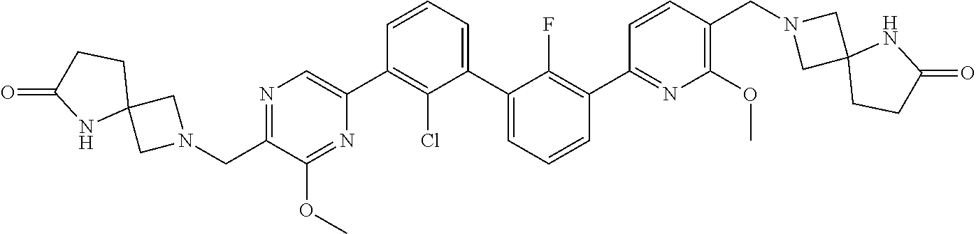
C1(C2=CN=C(CN3CC4(C3)CCC(=O)N4)C(OC)=N2)=C(Cl)C(C2=CC=CC(C3=NC(OC)=C(CN4CC5(C4)CCC(=O)N5)C=C3)=C2F)=CC=C1
